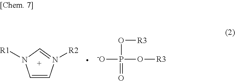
C1=CN([R2])=CN1[R1].[-O]P(=O)(O[R3])O[R3]
